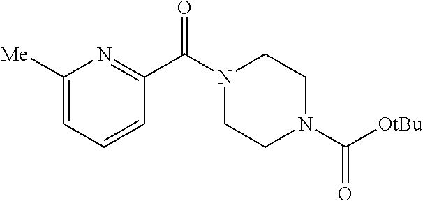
C1([Me])=CC=CC(C(N2CCN(C([OtBu])=O)CC2)=O)=N1
